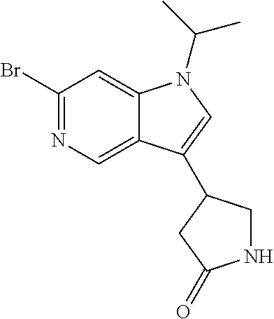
C12=CN=C(Br)C=C1N(C(C)C)C=C2C1CNC(=O)C1
